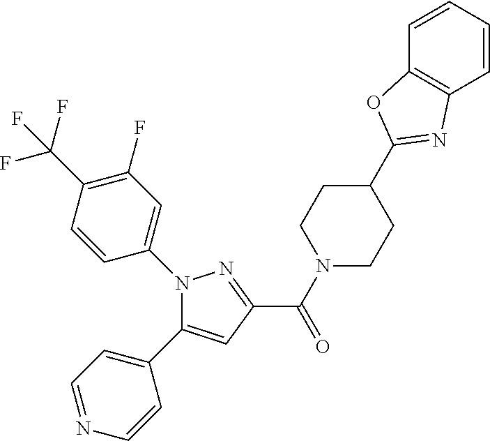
C1(C(N2CCC(C3=NC4=C(O3)C=CC=C4)CC2)=O)=NN(C2=CC(F)=C(C(F)(F)F)C=C2)C(C2=CC=NC=C2)=C1
